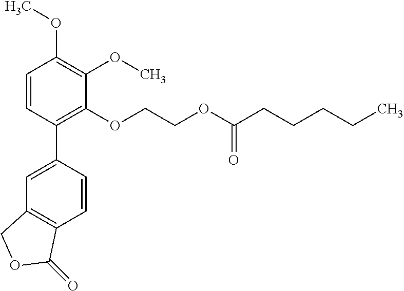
C1=CC(C2=CC3=C(C=C2)C(=O)OC3)=C(OCCOC(CCCCC)=O)C(OC)=C1OC
